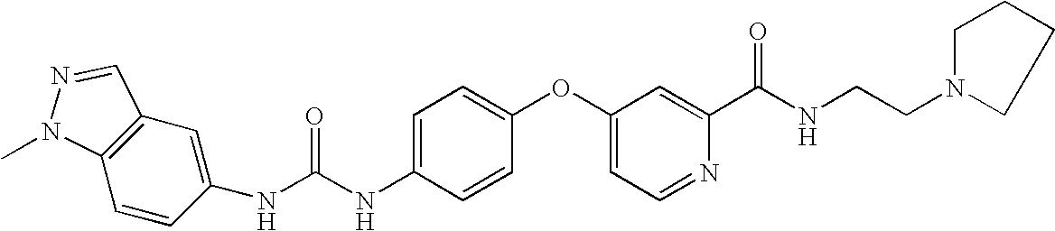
C1=CC(NC(NC2=CC=C(OC3=CC=NC(C(NCCN4CCCC4)=O)=C3)C=C2)=O)=CC2=C1N(C)N=C2
